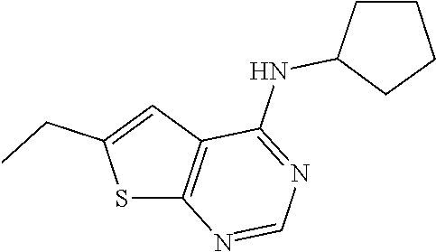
S1C2=C(C=C1CC)C(NC1CCCC1)=NC=N2
